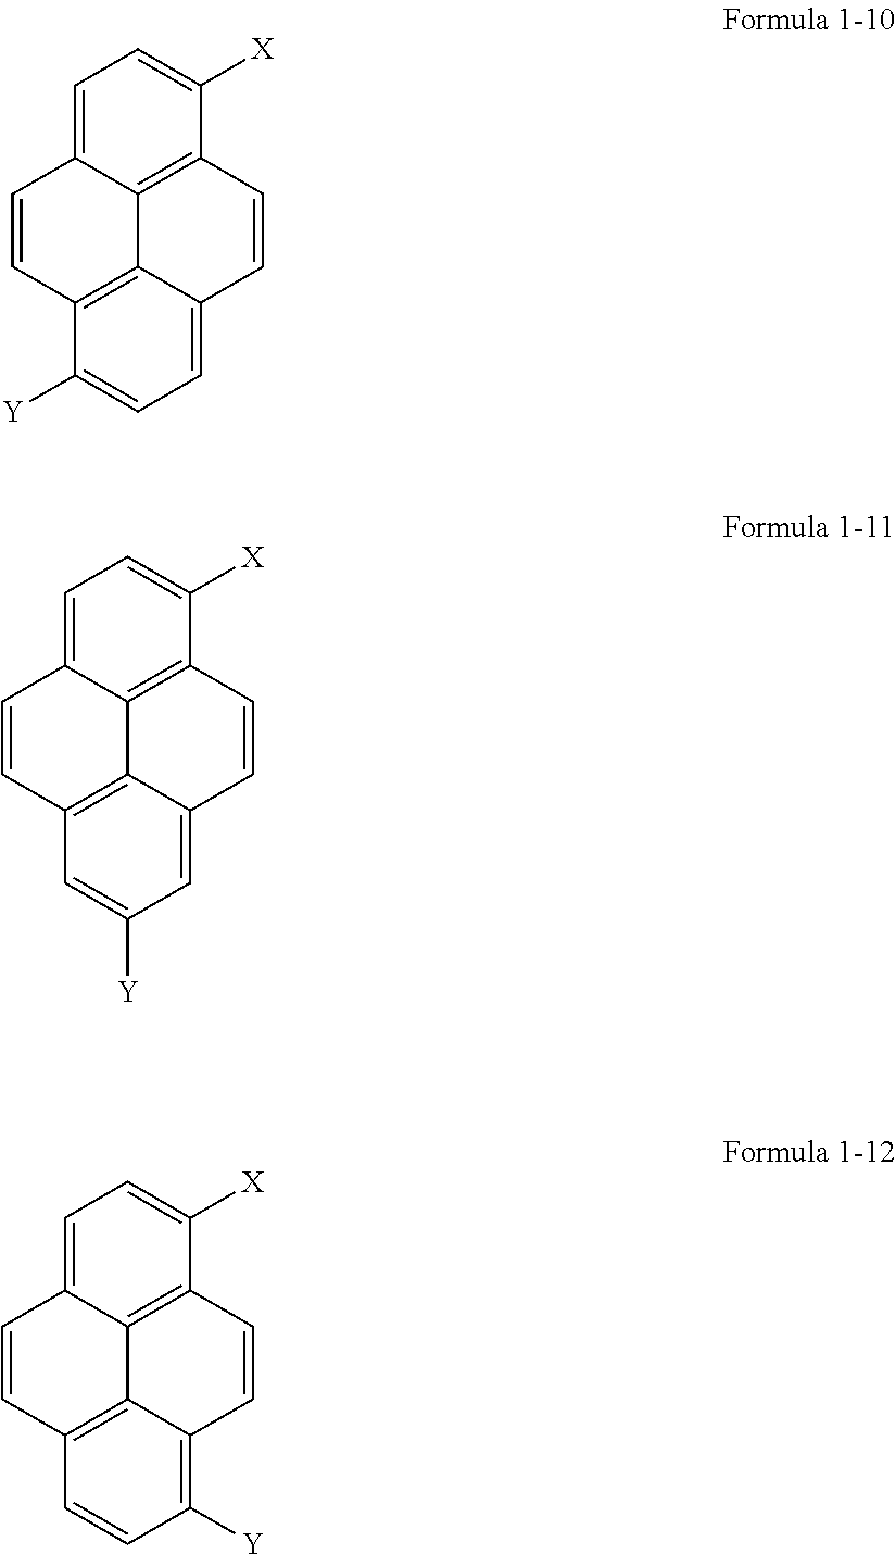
C1=C2C3=C(C([X])=C1)C=CC1=CC=C([Y])C(=C31)C=C2.C1=C2C3=C(C([X])=C1)C=CC1=CC([Y])=CC(=C31)C=C2.C1=C2C3=C(C([X])=C1)C=CC1=C([Y])C=CC(=C31)C=C2
